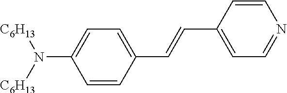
C1=CC(C=CC2=CC=NC=C2)=CC=C1N([C6H13])[C6H13]
